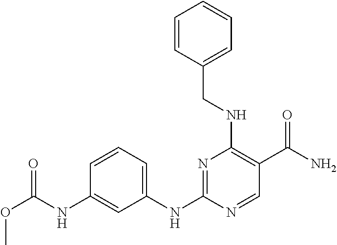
C1=CC=C(NC2=NC(NCC3=CC=CC=C3)=C(C(N)=O)C=N2)C=C1NC(OC)=O
